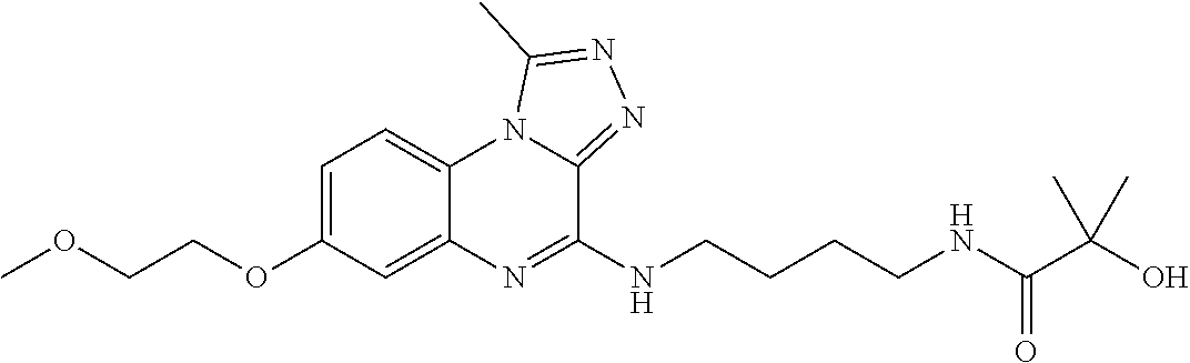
C1=C(OCCOC)C=C2C(=C1)N1C(=NN=C1C)C(NCCCCNC(C(O)(C)C)=O)=N2
